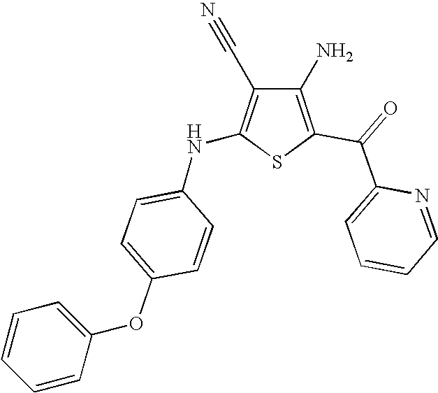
C1(N)=C(C(=O)C2=CC=CC=N2)SC(NC2=CC=C(OC3=CC=CC=C3)C=C2)=C1C#N
